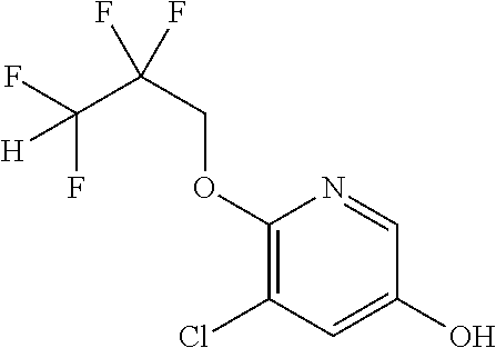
[H]C(C(COC1=C(Cl)C=C(O)C=N1)(F)F)(F)F
